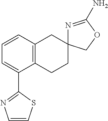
C1=CC2=C(C(C3=NC=CS3)=C1)CCC1(C2)N=C(N)OC1
